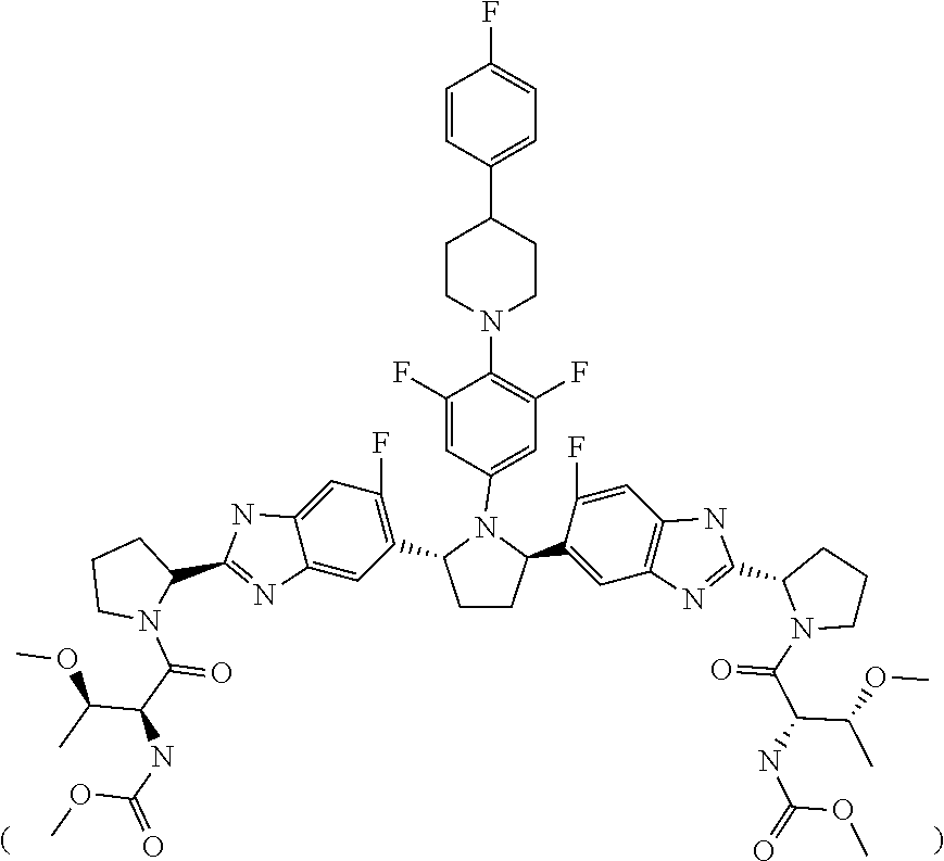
C1CC(C2=CC3=C(C=C2F)NC(C2N(C(=O)C(C(C)OC)NC(OC)=O)CCC2)=N3)N(C2=CC(F)=C(N3CCC(C4=CC=C(F)C=C4)CC3)C(F)=C2)C1C1=C(F)C=C2C(=C1)N=C(C1N(C(C(NC(=O)OC)C(C)OC)=O)CCC1)N2
